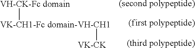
[(second polypeptide)].[(first polypeptide)].[(third polypeptide)].[VH-CK-Fc domain][VK-CH1-Fc domain-VH-CH1][VK-CK]
